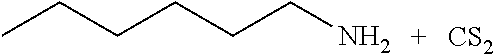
C(CCN)CCC.[CS2]
